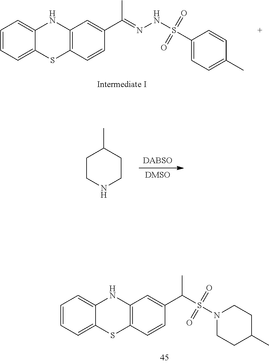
C1C(C)CCN(S(=O)(=O)C(C2=CC3=C(SC4=CC=CC=C4N3)C=C2)C)C1.CC(=NNS(=O)(=O)C1=CC=C(C)C=C1)C1=CC2=C(SC3=CC=CC=C3N2)C=C1.[DABSO].[DMSO].C1CNCCC1C
